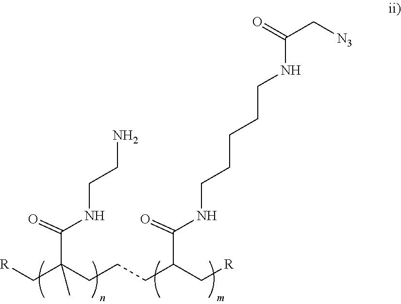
NCCNC(=O)C(C[R])(CCCC(C[R])C(NCCCCCNC(C[N3])=O)=O)C
